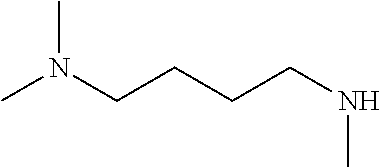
CN(CCCCNC)C
